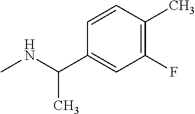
N(C)C(C)C1=CC(F)=C(C)C=C1
